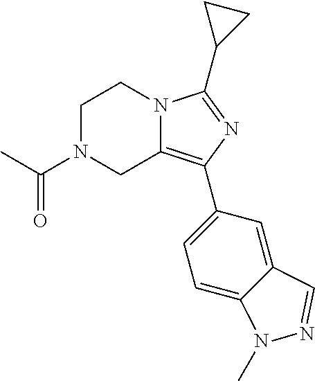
C1N(C(C)=O)CC2=C(C3=CC=C4C(=C3)C=NN4C)N=C(C3CC3)N2C1
